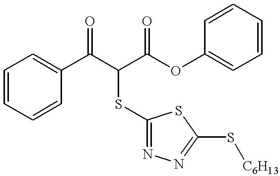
C1=CC=CC(C(C(C(OC2=CC=CC=C2)=O)SC2=NN=C(S[C6H13])S2)=O)=C1
